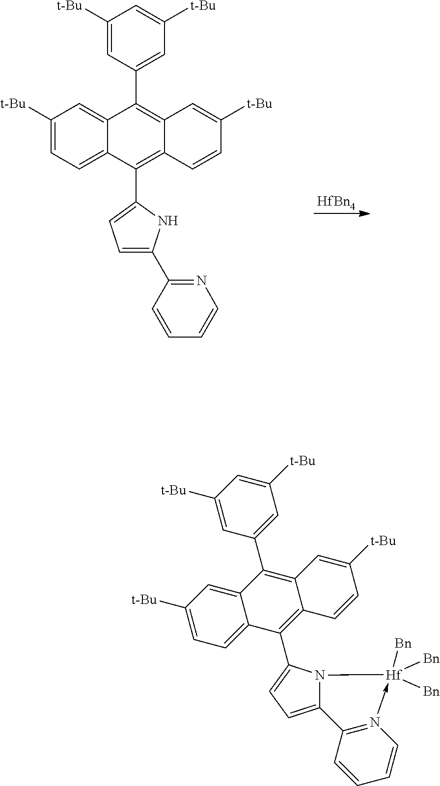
[HfBn4].C1([t-Bu])=CC=C2C(=C1)C(C1=CC([t-Bu])=CC([t-Bu])=C1)=C1C(=C2C2=CC=C(C3=NC=CC=C3)N2)C=CC([t-Bu])=C1.C1([t-Bu])=CC=C2C(=C1)C(C1=CC([t-Bu])=CC([t-Bu])=C1)=C1C(=C2C2=CC=C3N2[Hf]([Bn])([Bn])([Bn])-N2=C3C=CC=C2)C=CC([t-Bu])=C1
